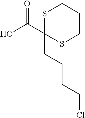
C1(C(O)=O)(CCCCCl)SCCCS1
